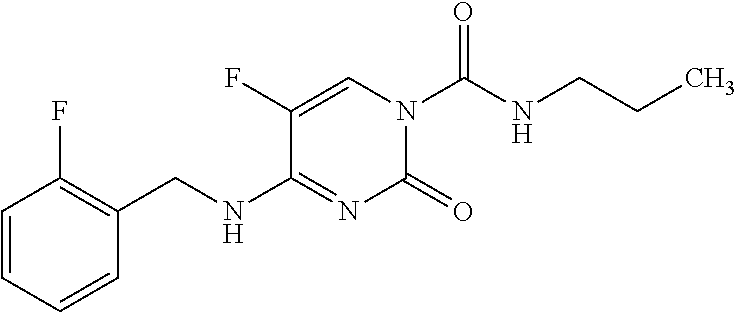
C1=CC=CC(CNC2=NC(=O)N(C(NCCC)=O)C=C2F)=C1F
